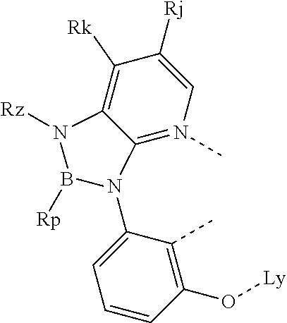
C1([Rj])=CN(C)=C2C(=C1[Rk])N([Rz])B([Rp])N2C1=CC=CC(O[Ly])=C1C
